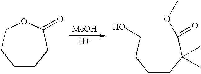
C1CCC(=O)OCC1.C(CC(C(=O)OC)(C)C)CCO.[MeOH].[H]
